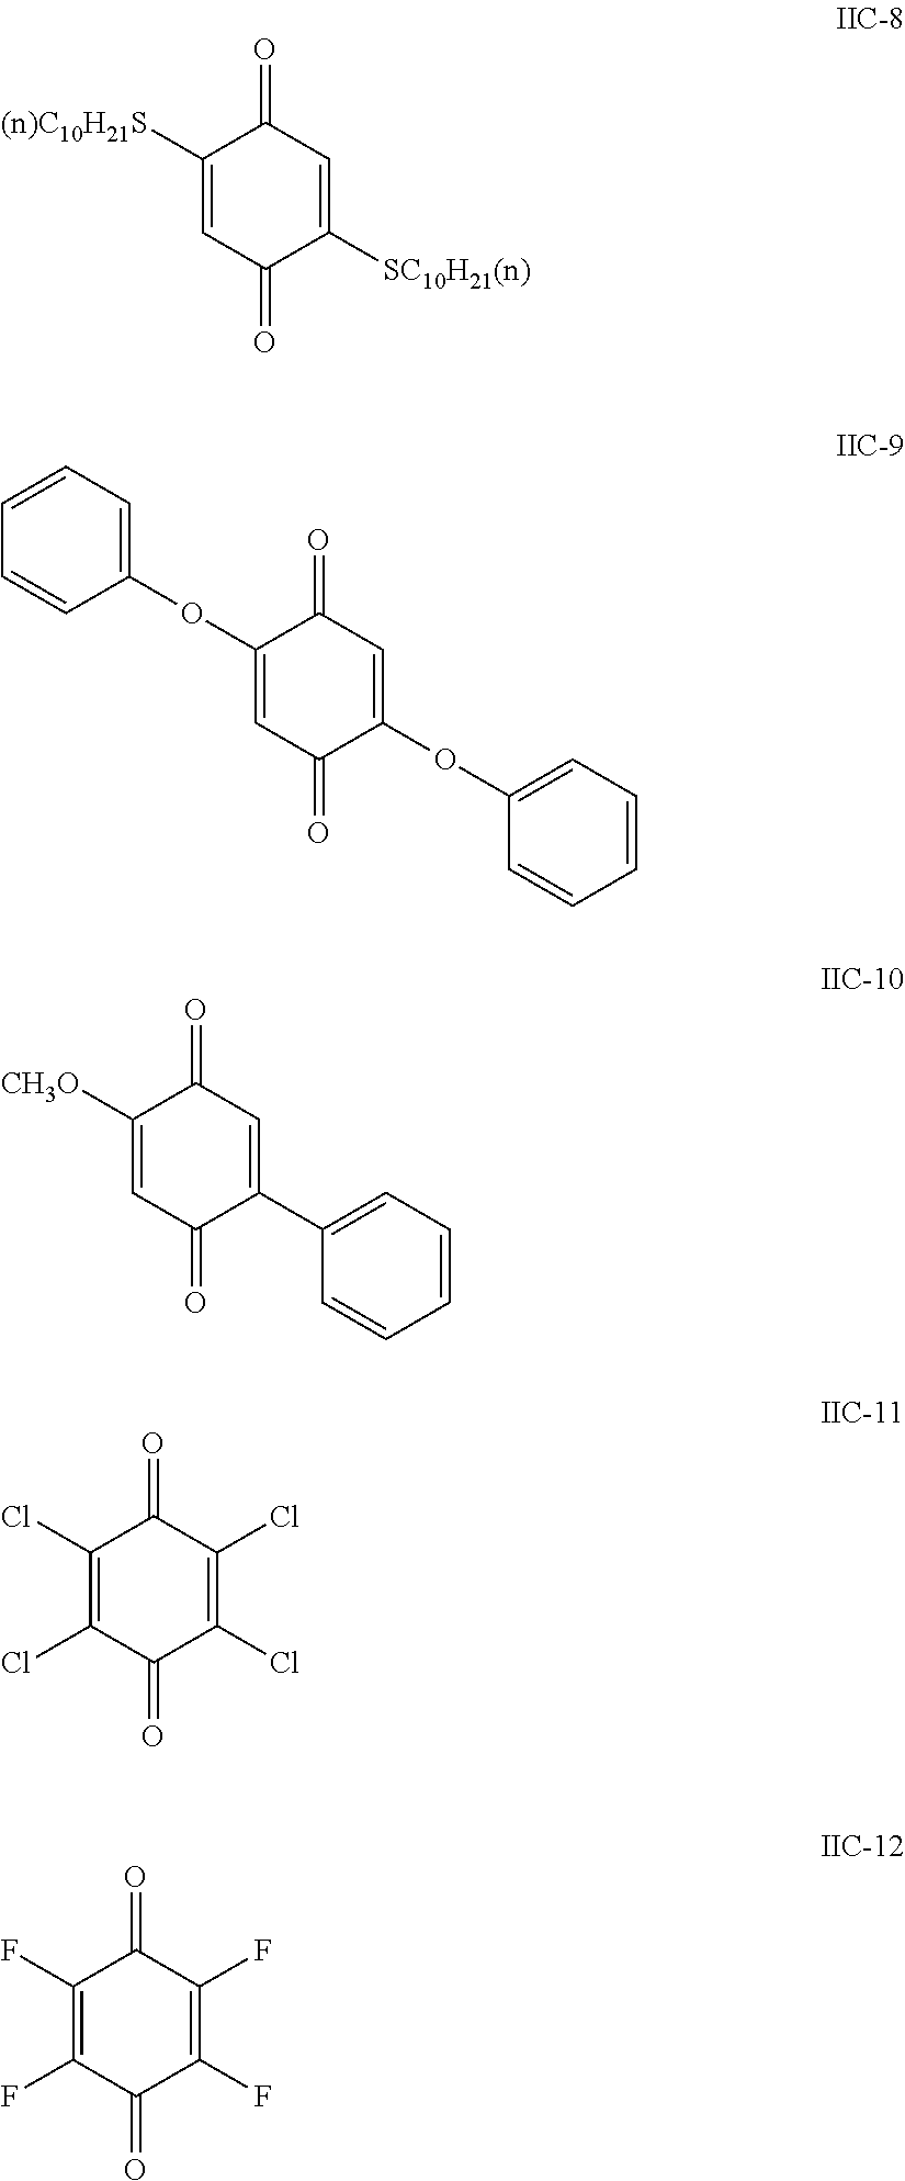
C1([SC10H21(n)])=CC(=O)C([(n)C10H21S])=CC1=O.C1(OC2=CC=CC=C2)=CC(=O)C(OC2=CC=CC=C2)=CC1=O.C1(C2=CC=CC=C2)=CC(=O)C([CH3O])=CC1=O.C1(Cl)=C(Cl)C(=O)C(Cl)=C(Cl)C1=O.C1(F)=C(F)C(=O)C(F)=C(F)C1=O
